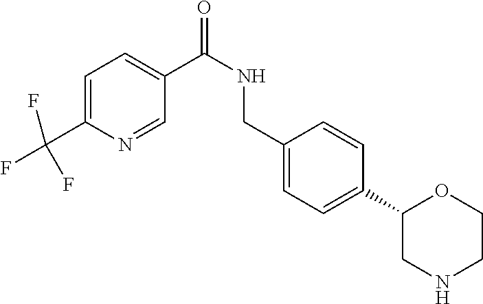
C1=C(C(F)(F)F)N=CC(C(=O)NCC2=CC=C(C3CNCCO3)C=C2)=C1
